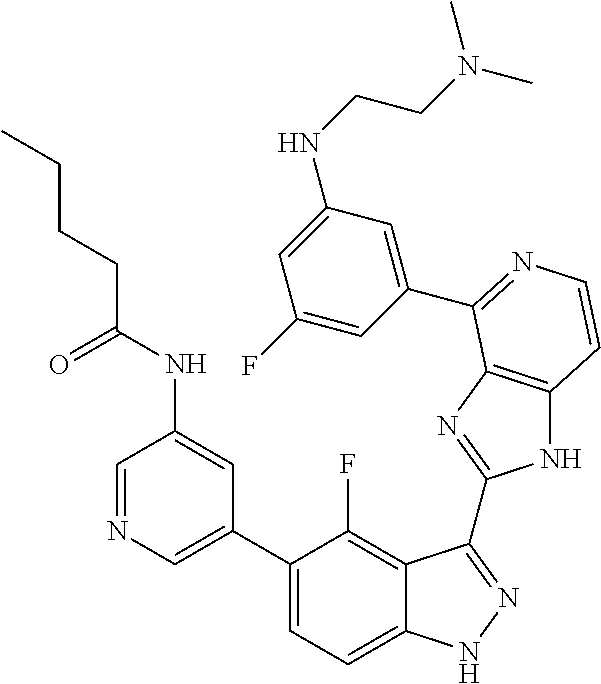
C1(C2=CN=CC(NC(CCCC)=O)=C2)=CC=C2C(=C1F)C(C1=NC3=C(N1)C=CN=C3C1=CC(NCCN(C)C)=CC(F)=C1)=NN2
